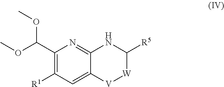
N1C2=NC(C(OC)OC)=C([R1])C=C2[V][W]C1[R5]
